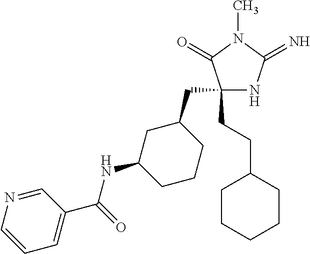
C1(CC2CC(NC(=O)C3=CC=CN=C3)CCC2)(CCC2CCCCC2)NC(=N)N(C)C1=O
